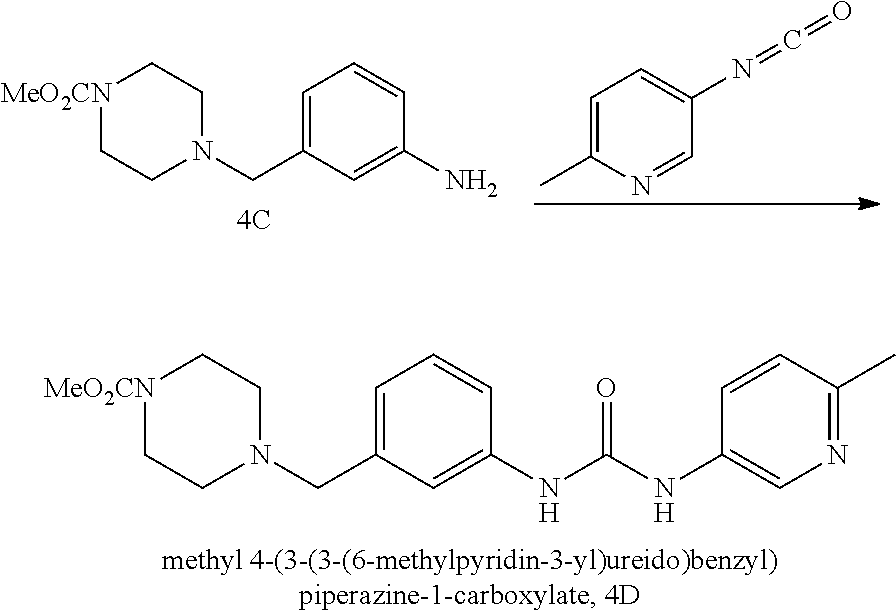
[MeO2CN]1CCN(CC2=CC=CC(N)=C2)CC1.C1=C(C)N=CC(N=C=O)=C1.C1=C(CN2CC[MeO2CN]CC2)C=C(NC(NC2=CN=C(C)C=C2)=O)C=C1
